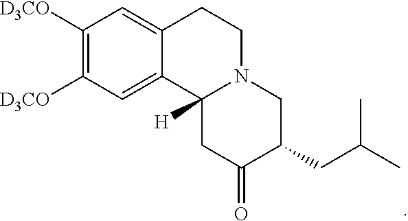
C1([D3CO])=C([D3CO])C=C2C(=C1)CCN1C2([H])CC(=O)C(CC(C)C)C1
